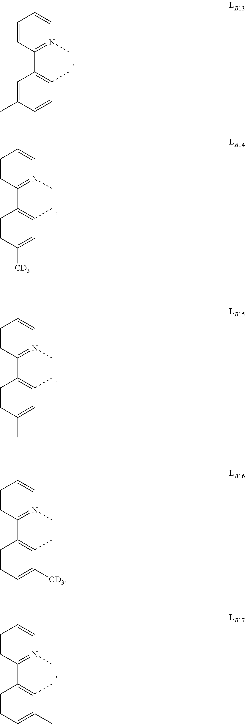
C1=C(C)C=CC(C)=C1C1=N(C)C=CC=C1.C1=CC([CD3])=CC(C)=C1C1=N(C)C=CC=C1.C1=CC(C)=CC(C)=C1C1=N(C)C=CC=C1.C1=CC=C(C)C(C)=C1C1=N(C)C=CC=C1.C1=CC=C([CD3])C(C)=C1C1=N(C)C=CC=C1
